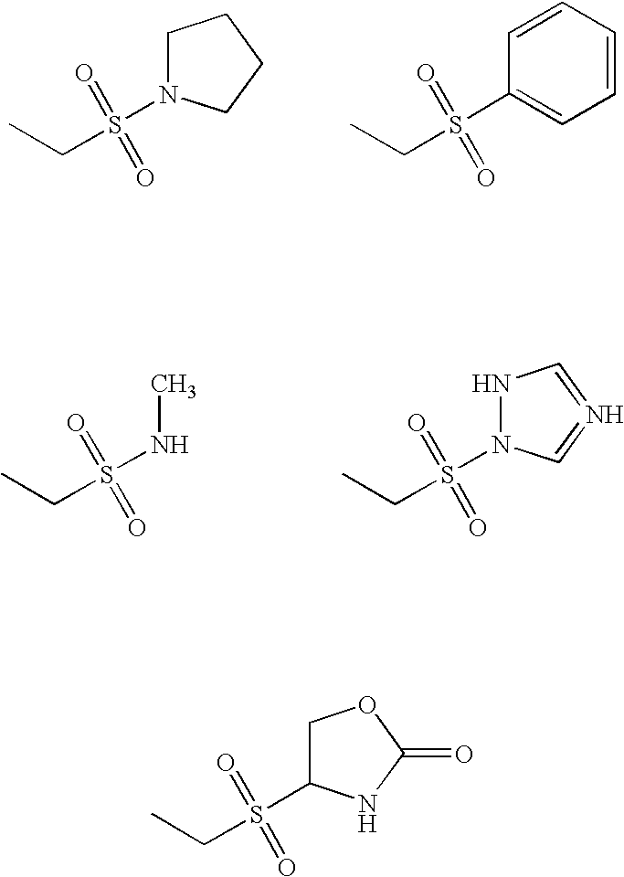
C1N(S(CC)(=O)=O)CCC1.C1=CC=CC=C1S(CC)(=O)=O.CNS(CC)(=O)=O.N1N(S(CC)(=O)=O)C=N=C1.C1C(S(CC)(=O)=O)NC(=O)O1
